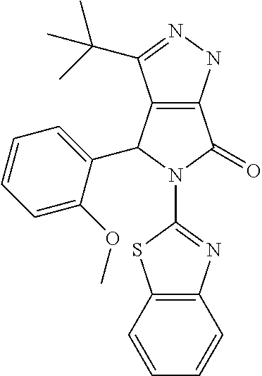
C12=C(C(C3=CC=CC=C3OC)N(C3=NC4=C(S3)C=CC=C4)C1=O)C(C(C)(C)C)=NN2
